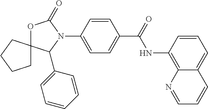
O1C(=O)N(C2=CC=C(C(=O)NC3=C4C(=CC=C3)C=CC=N4)C=C2)C(C2=CC=CC=C2)C12CCCC2
